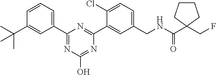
C1(CNC(C2(CF)CCCC2)=O)=CC=C(Cl)C(C2=NC(C3=CC=CC(C(C)(C)C)=C3)=NC(O)=N2)=C1
